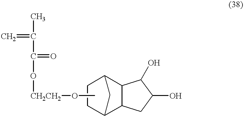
C=C(C(O[CH2CH2]OC)=O)C.C1CC2C3C(C1C2)C(O)C(O)C3
